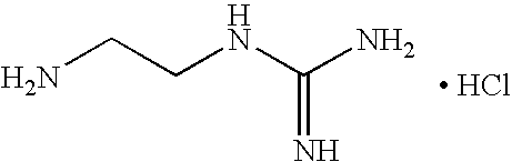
NCCNC(N)=N.[ HCl]
